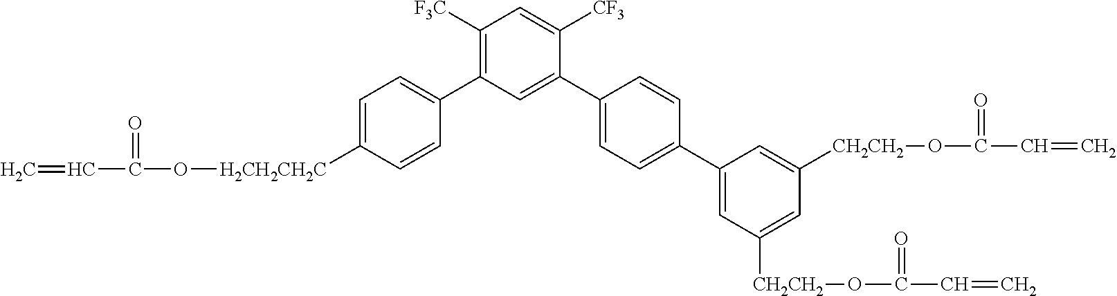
C1([F3C])=C(C2=CC=C([H2CH2CH2C]OC(C=C)=O)C=C2)C=C(C2=CC=C(C3=CC([CH2CH2]OC(C=C)=O)=CC([CH2CH2]OC(C=C)=O)=C3)C=C2)C([CF3])=C1
